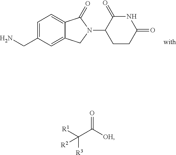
NCC1=CC=C2C(=C1)CN(C1CCC(=O)NC1=O)C2=O.[R1]C(C([OH])=O)([R3])[R2]
